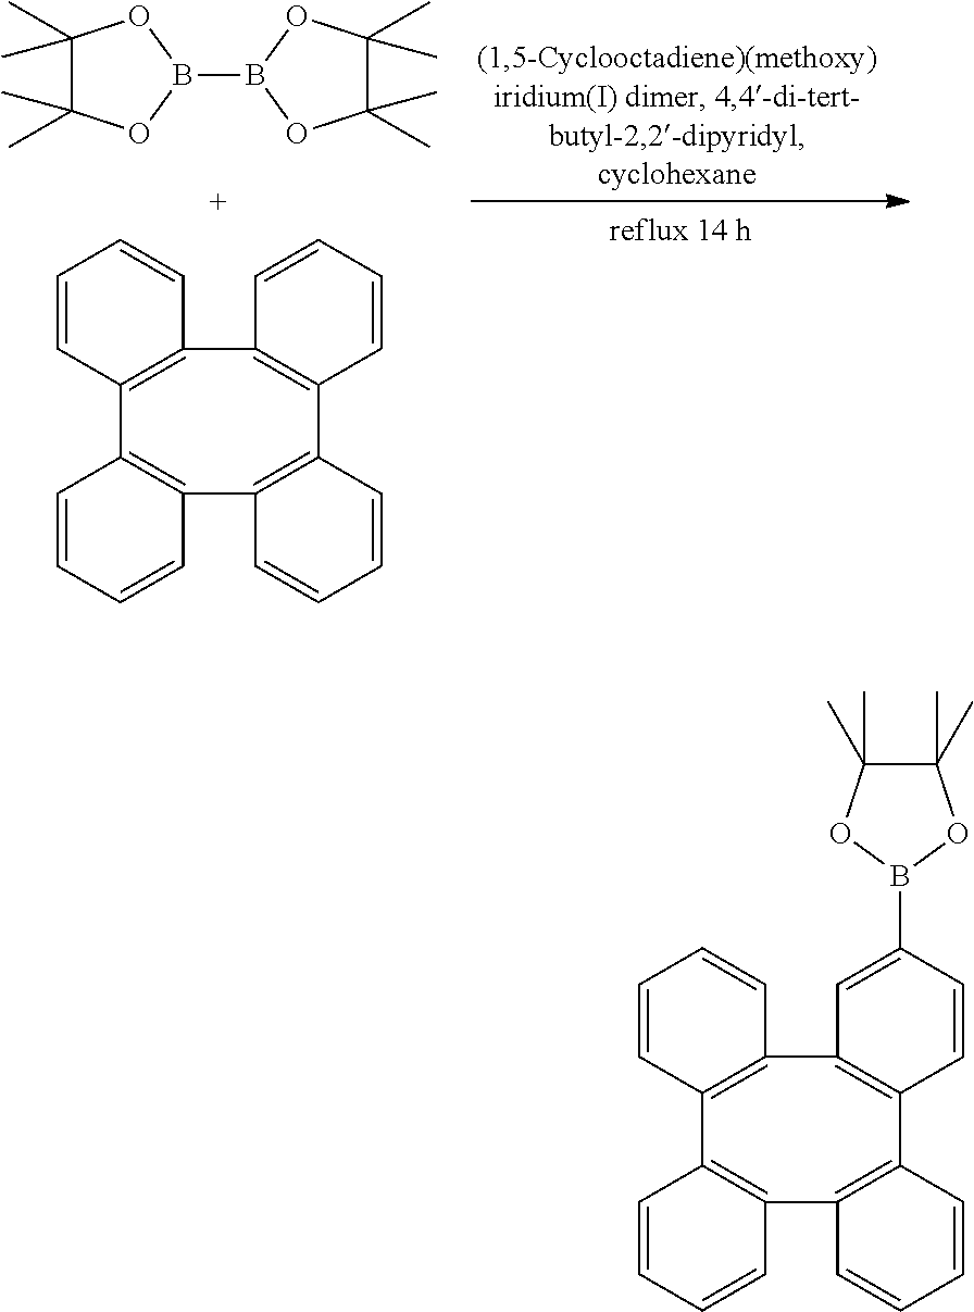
C1=CC=CC2=C1C1=C(C=CC=C1)C1=C(C3=C2C=CC=C3)C=CC=C1.C1(C)(C)C(C)(C)OB(B2OC(C)(C)C(C)(C)O2)O1.C1=CC=CC2=C1C1=C(C=CC=C1)C1=C(C3=C2C=CC=C3)C=CC(B2OC(C)(C)C(C)(C)O2)=C1
